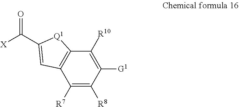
C1([R7])=C([R8])C([G1])=C([R10])C2=C1C=C(C([X])=O)[Q1]2
